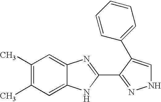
C1(C)=C(C)C=C2C(=C1)N=C(C1=NNC=C1C1=CC=CC=C1)N2
